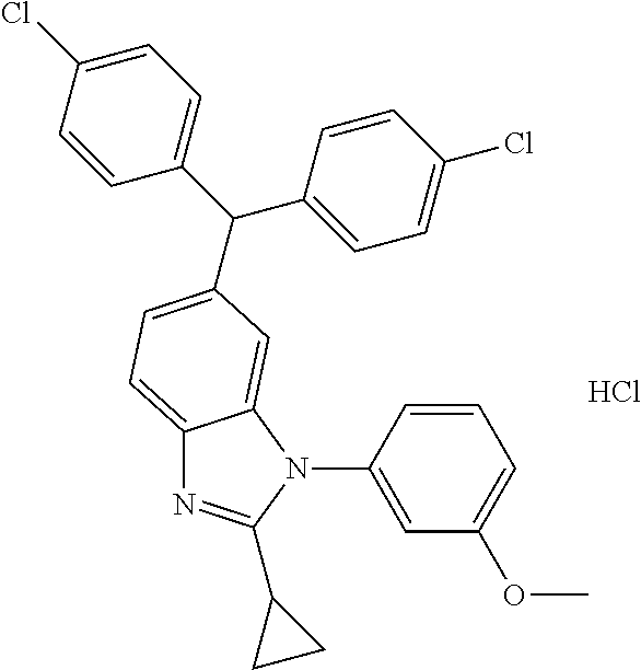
C1(N2C3=CC(C(C4=CC=C(Cl)C=C4)C4=CC=C(Cl)C=C4)=CC=C3N=C2C2CC2)=CC(OC)=CC=C1.Cl
